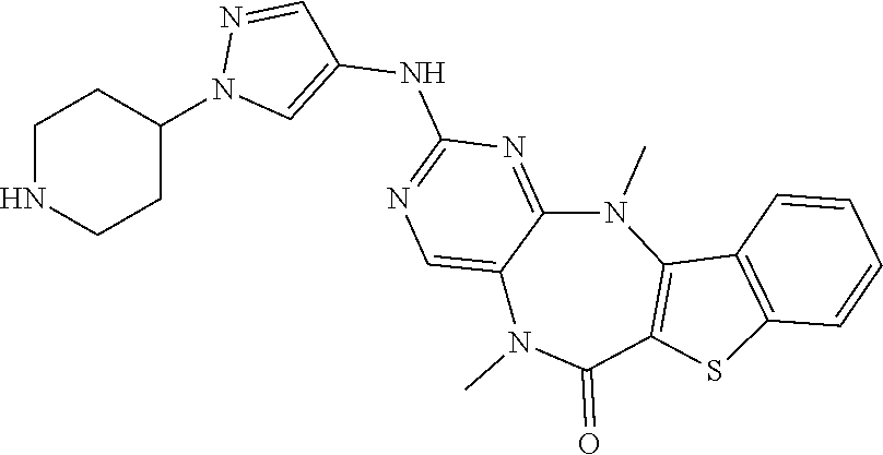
C1NCCC(N2C=C(NC3=NC=C4C(=N3)N(C)C3=C(C(=O)N4C)SC4=C3C=CC=C4)C=N2)C1
